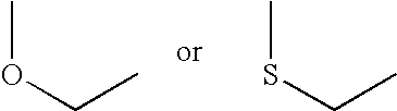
COCC.CSCC
